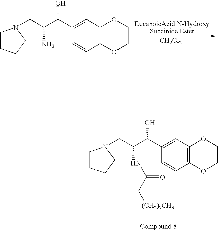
C12=C(C=C(C(C(CN3CCCC3)N)O)C=C1)OCCO2.[CH2Cl2].C12=C(C=C(C(C(CN3CCCC3)NC(C[(CH2)7CH3])=O)O)C=C1)OCCO2
